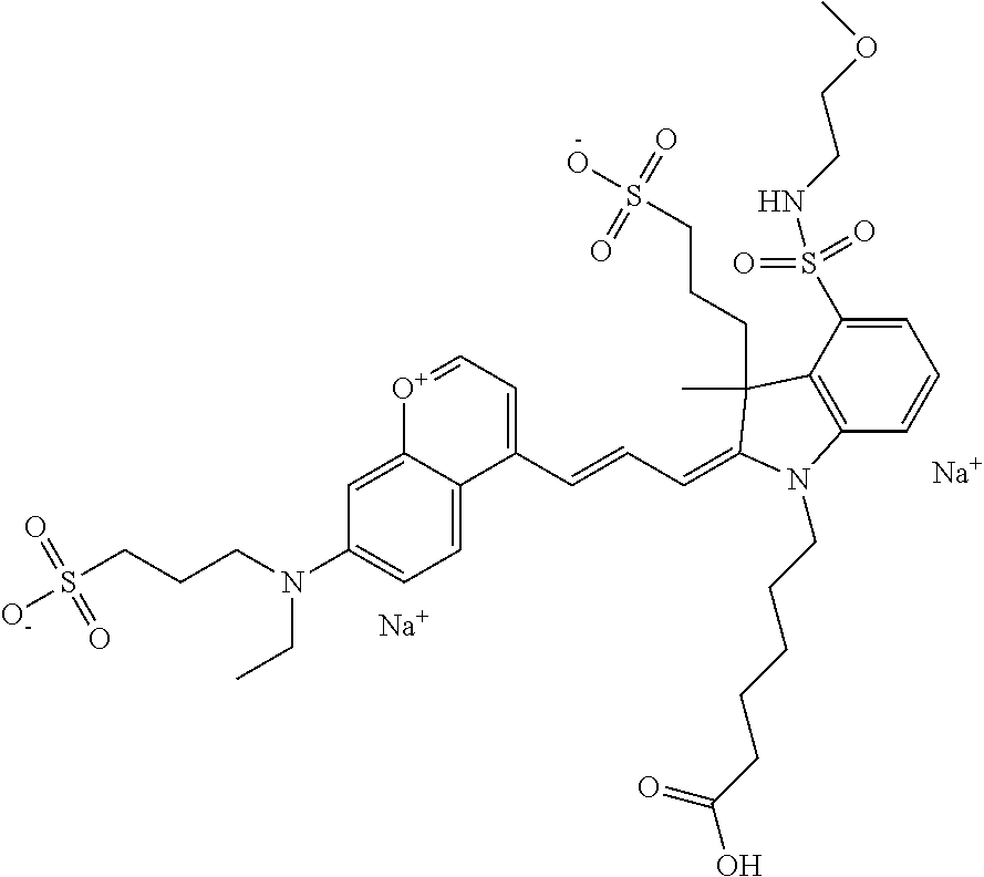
C1=C2C(=CC=C1N(CCCS([O-])(=O)=O)CC)C(C=CC=C1C(C)(CCCS(O)(=O)=O)C3=C(C=CC=C3S(=O)(NCCOC)=O)N1CCCCCC(=O)O)=CC=[O+]2.[Na].[Na]
